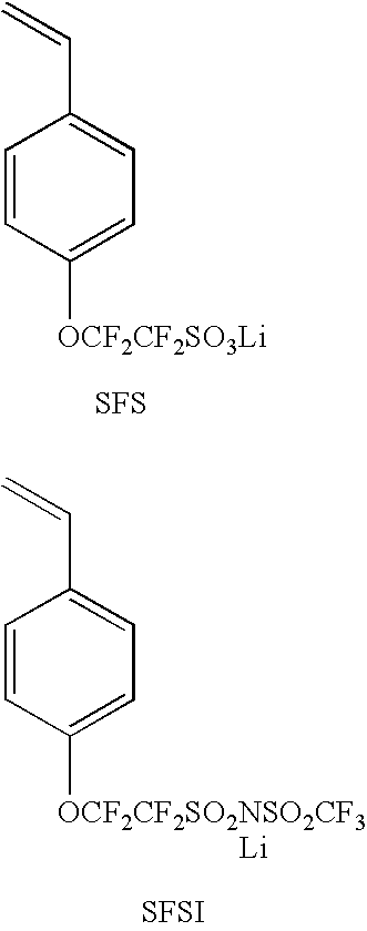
C1=CC([OCF2CF2SO3Li])=CC=C1C=C.[SFS].C1=CC([OCF2CF2SO2NSO2CF3])=CC=C1C=C.[Li].[SFSI]
